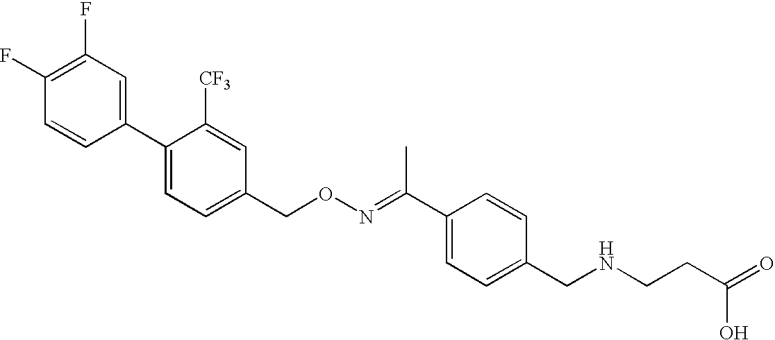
C1([CF3])=CC(CON=C(C2=CC=C(CNCCC(=O)O)C=C2)C)=CC=C1C1=CC(F)=C(F)C=C1
